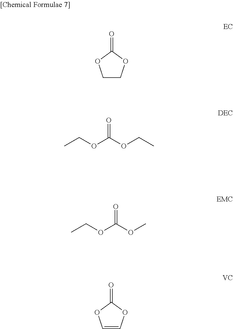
C1COC(=O)O1.O=C(OCC)OCC.O=C(OC)OCC.C1=COC(=O)O1
